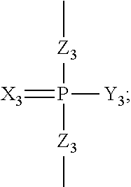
C[Z3]P([Z3]C)([Y3])=[X3]
